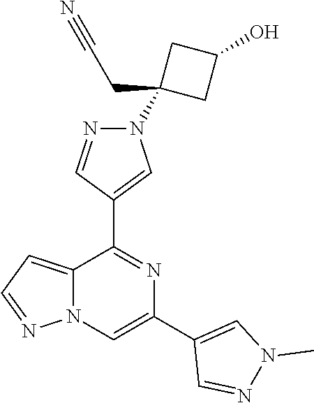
C12=CC=NN1C=C(C1=CN(C)N=C1)N=C2C1=CN(C2(CC#N)CC(O)C2)N=C1
